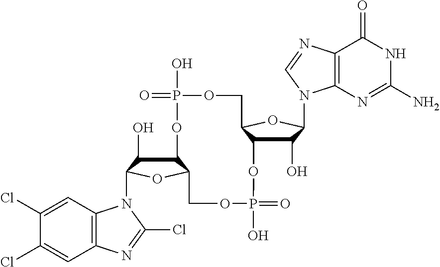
C12C(O)C(N3C4=C(C=C(Cl)C(Cl)=C4)N=C3Cl)OC1COP(O)(=O)OC1C(O)C(N3C4=C(C(=O)NC(N)=N4)N=C3)OC1COP(O)(=O)O2
